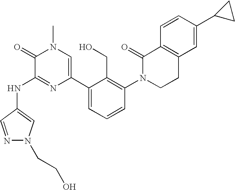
N(C1=NC(C2=CC=CC(N3CCC4=C(C3=O)C=CC(C3CC3)=C4)=C2CO)=CN(C)C1=O)C1=CN(CCO)N=C1
